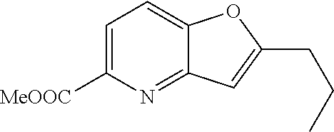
C1=C([MeOOC])N=C2C(=C1)OC(CCC)=C2
